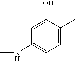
CNC1=CC=C(C)C(O)=C1
